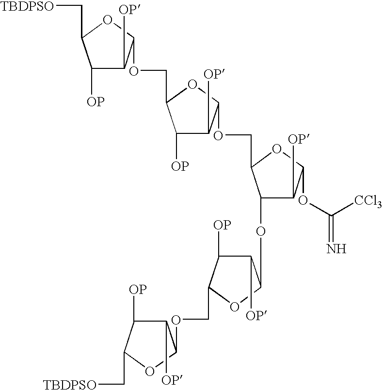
C1([OP])C([OP])C(OCC2C(OC3C([OP])C([OP])C(COC4C([OP])C([OP])C(C[TBDPSO])O4)O3)C([OP])C(OC(=N)[CCl3])O2)OC1COC1C([OP])C([OP])C(C[TBDPSO])O1
